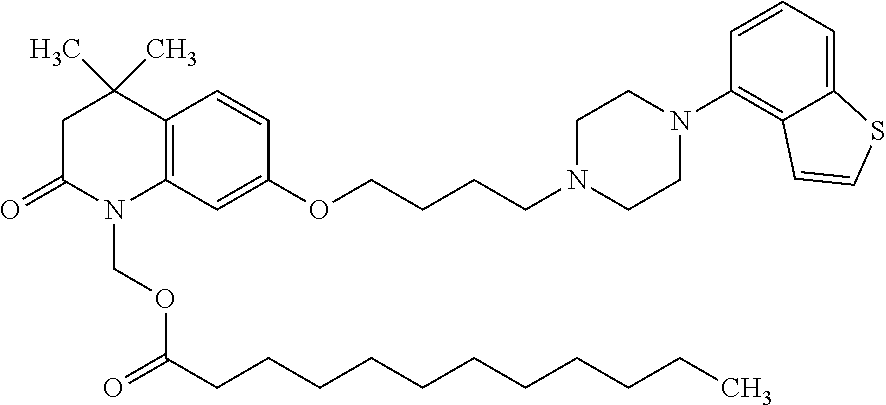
C12=C(C(C)(C)CC(=O)N1COC(=O)CCCCCCCCCCC)C=CC(OCCCCN1CCN(C3=C4C(=CC=C3)SC=C4)CC1)=C2
